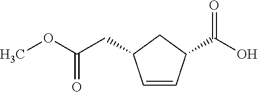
C1=CC(C(O)=O)CC1CC(OC)=O
